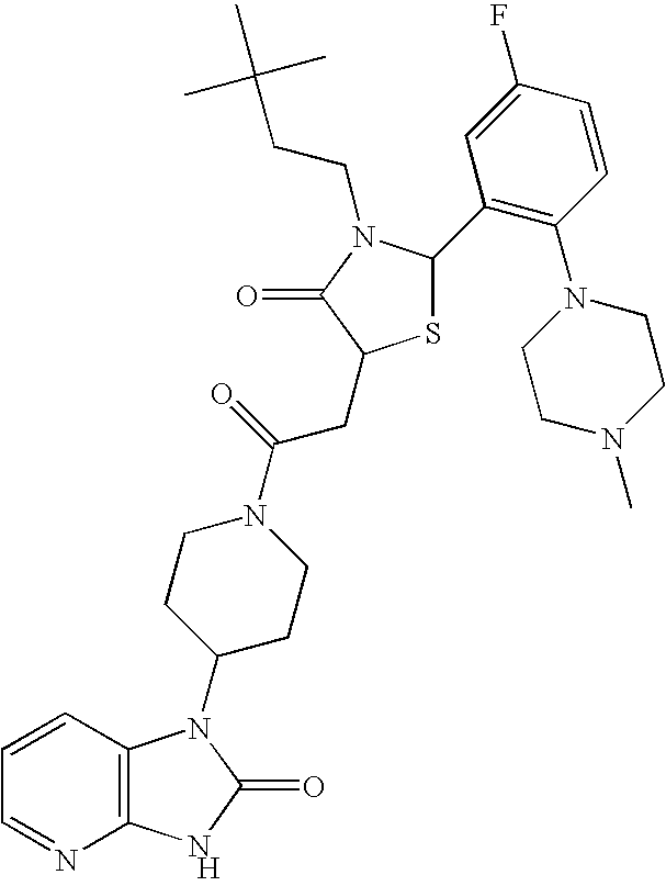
[H].C12=C(C=CC=N1)N(C1CCN(C(=O)CC3SC(C4=C(N5CCN(C)CC5)C=CC(F)=C4)N(CCC(C)(C)C)C3=O)CC1)C(=O)N2
